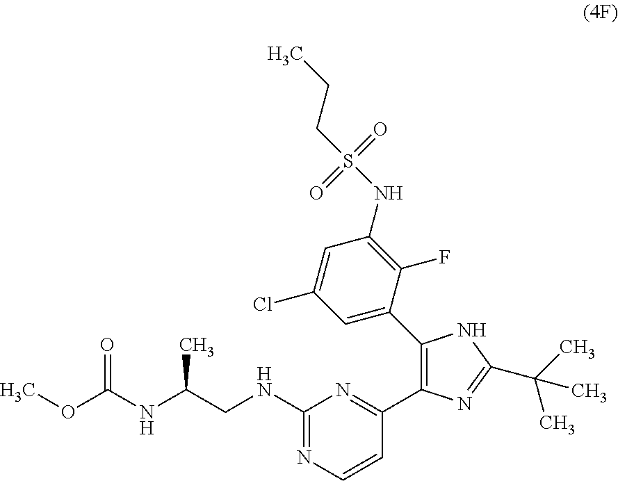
O(C(NC(CNC1=NC=CC(C2=C(C3=CC(Cl)=CC(NS(CCC)(=O)=O)=C3F)NC(C(C)(C)C)=N2)=N1)C)=O)C
